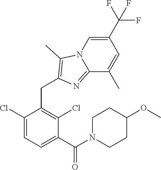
C1(Cl)=CC=C(C(N2CCC(OC)CC2)=O)C(Cl)=C1CC1=C(C)N2C=C(C(F)(F)F)C=C(C)C2=N1
